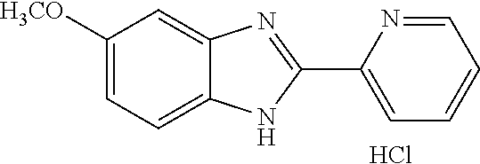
C1([H3CO])=CC=C2C(=C1)N=C(C1=CC=CC=N1)N2.Cl
